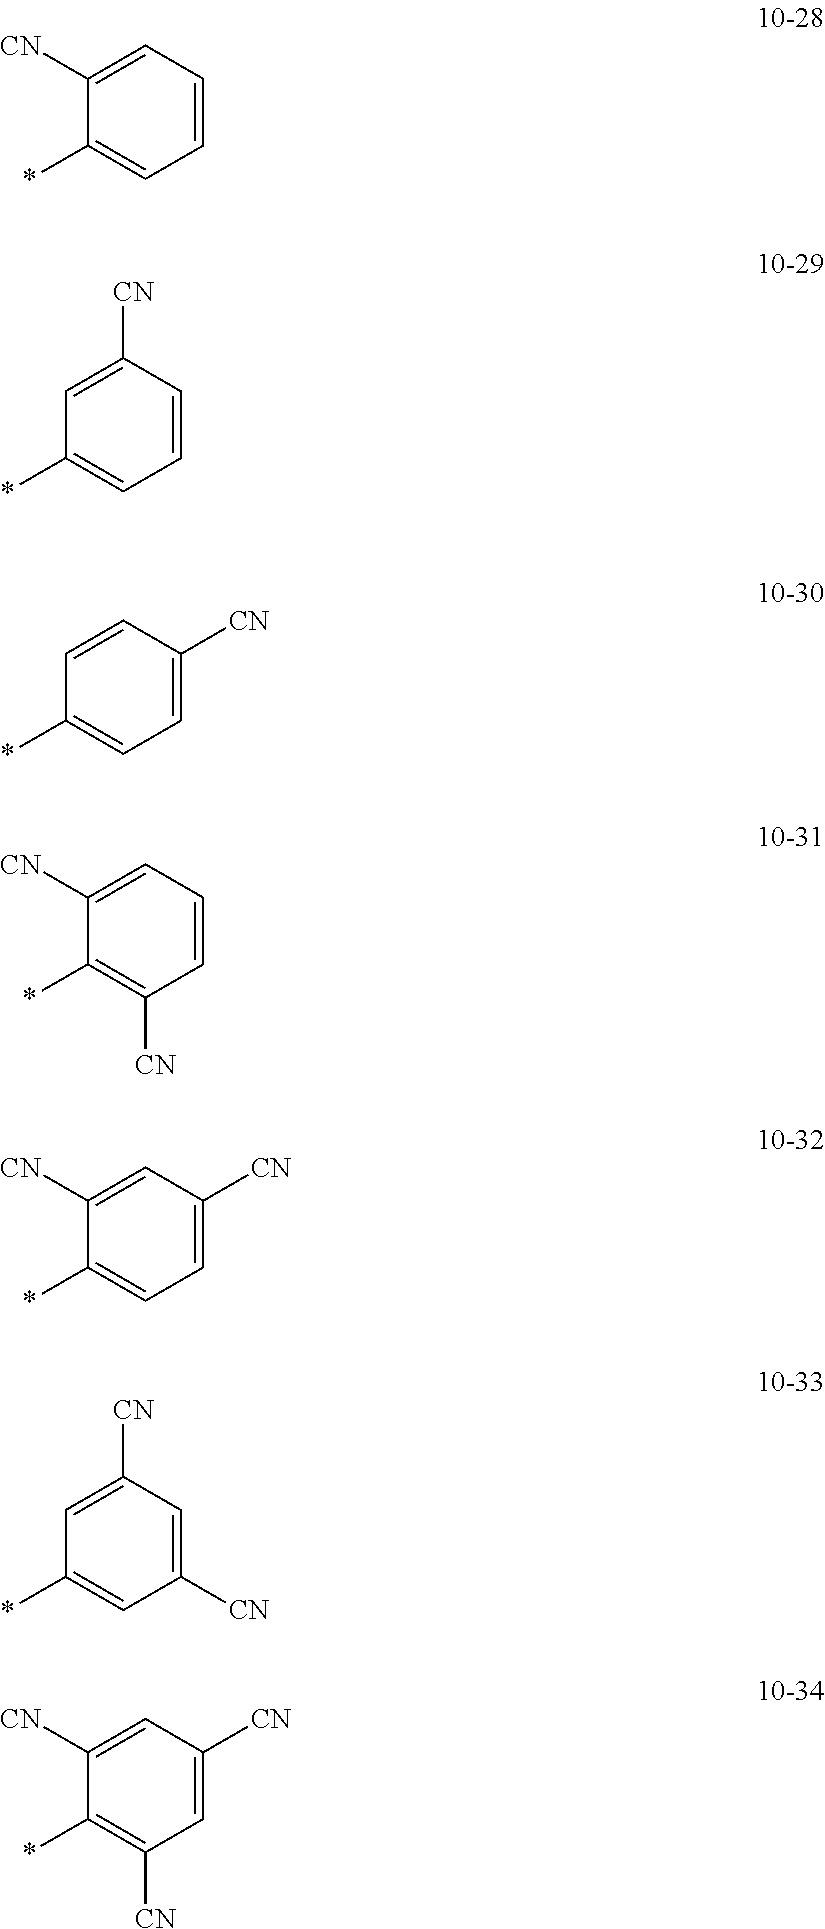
C1([CN])=CC=CC=C1*.C1=C([CN])C=CC=C1*.C1=CC([CN])=CC=C1*.C1([CN])=CC=CC([CN])=C1*.C1([CN])=CC([CN])=CC=C1*.C1=C([CN])C=C([CN])C=C1*.C1([CN])=CC([CN])=CC([CN])=C1*
